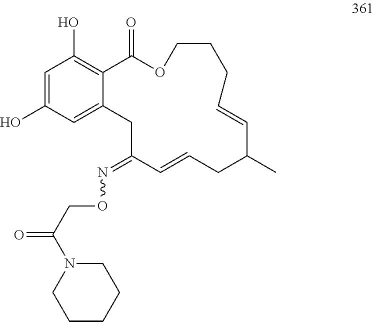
C1=C(O)C=C2C(=C1O)C(=O)OCCCC=CC(C)CC=CC(=NOCC(=O)N1CCCCC1)C2
